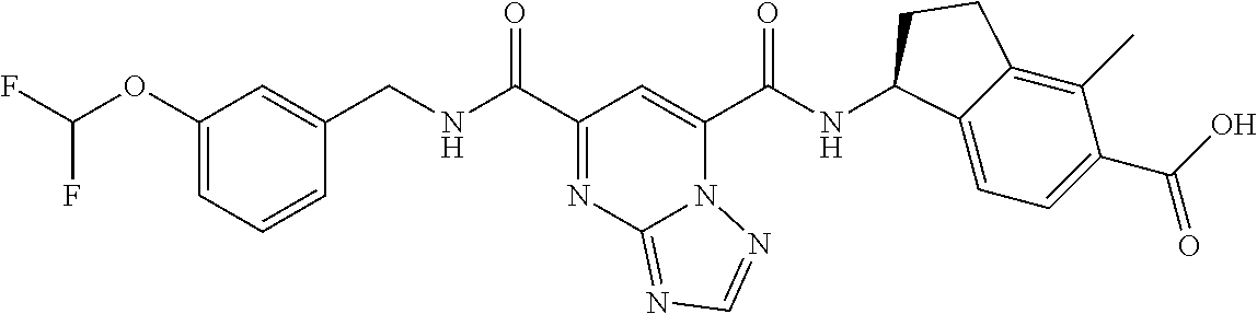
N12C(C(NC3C4=CC=C(C(O)=O)C(C)=C4CC3)=O)=CC(C(NCC3=CC(OC(F)F)=CC=C3)=O)=NC1=NC=N2
